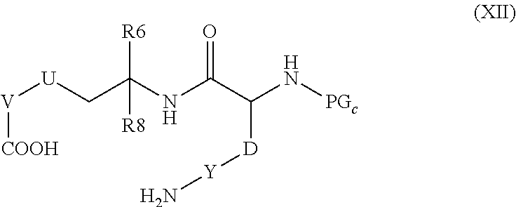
[U]([V][COOH])CC(NC(C(N[PGc])[D][Y]N)=O)([R8])[R6]
